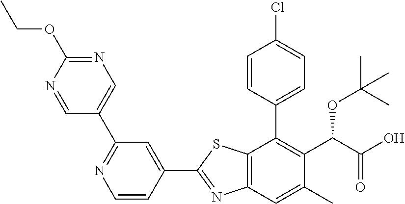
C1=CC(C2=C(C(OC(C)(C)C)C(=O)O)C(C)=CC3=C2SC(C2=CC(C4=CN=C(OCC)N=C4)=NC=C2)=N3)=CC=C1Cl
